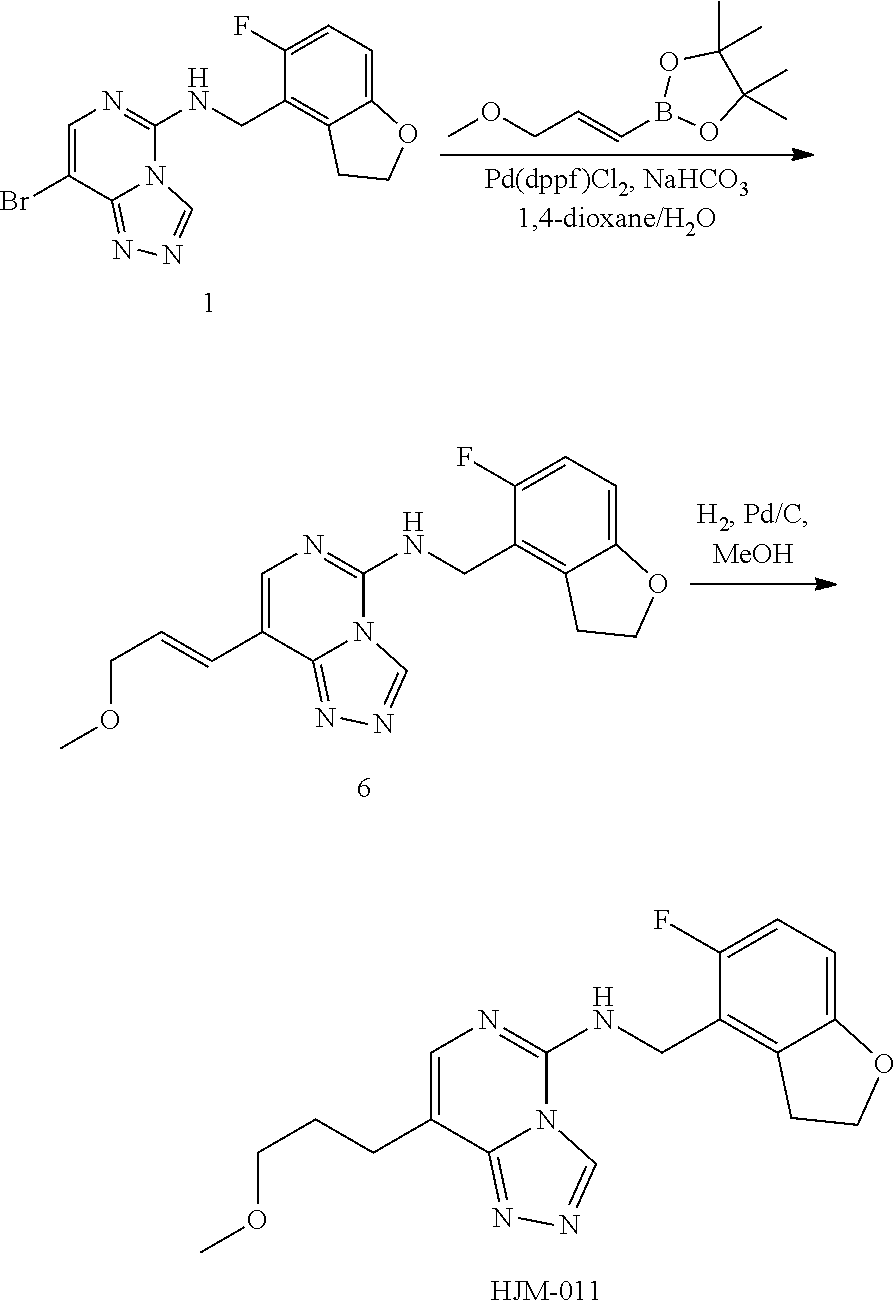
C1=C(CCCOC)C2=NN=CN2C(NCC2=C3C(=CC=C2F)OCC3)=N1.C1=C(Br)C2=NN=CN2C(NCC2=C3C(=CC=C2F)OCC3)=N1.COCC=CB1OC(C)(C)C(C)(C)O1.C1=C(C=CCOC)C2=NN=CN2C(NCC2=C3C(=CC=C2F)OCC3)=N1
